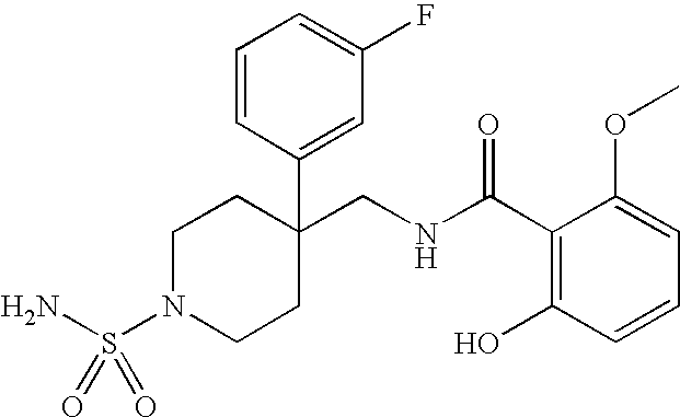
NS(N1CCC(CNC(C2=C(O)C=CC=C2OC)=O)(C2=CC(F)=CC=C2)CC1)(=O)=O
